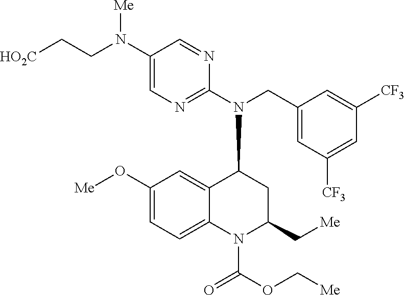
C1(O[Me])=CC=C2C(=C1)C(N(C1=NC=C(N(CC[HO2C])[Me])C=N1)CC1=CC([CF3])=CC([CF3])=C1)CC(C[Me])N2C(OC[Me])=O
